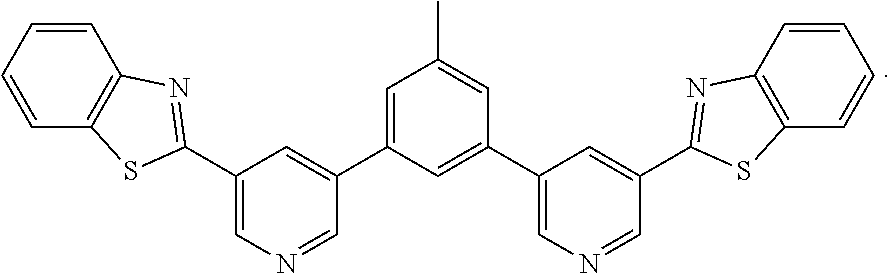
C1(C2=CN=CC(C3=NC4=C(C=CC=C4)S3)=C2)=CC(C2=CC(C3=NC4=C(C=CC=C4)S3)=CN=C2)=CC(C)=C1
